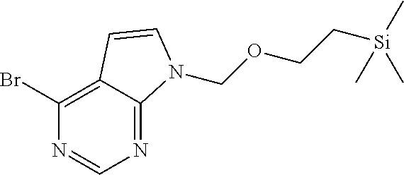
C1(Br)=C2C(=NC=N1)N(COCC[Si](C)(C)C)C=C2
